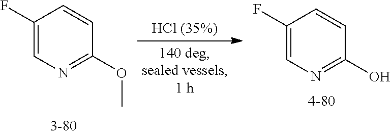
C1(F)=CN=C(OC)C=C1.C1(F)=CN=C(O)C=C1
